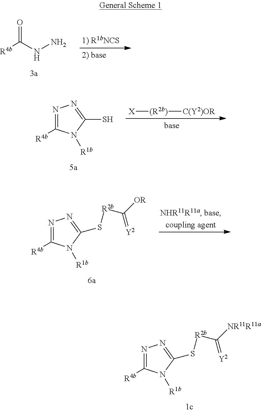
O=C(NN)[R4b].N1=C([R4b])N([R1b])C(S)=N1.[X][(R2b)][C(Y2)OR].N1=C([R4b])N([R1b])C(S[R2b]C(=[Y2])[NR11R11a])=N1.N1=C([R4b])N([R1b])C(S[R2b]C(=[Y2])[OR])=N1
